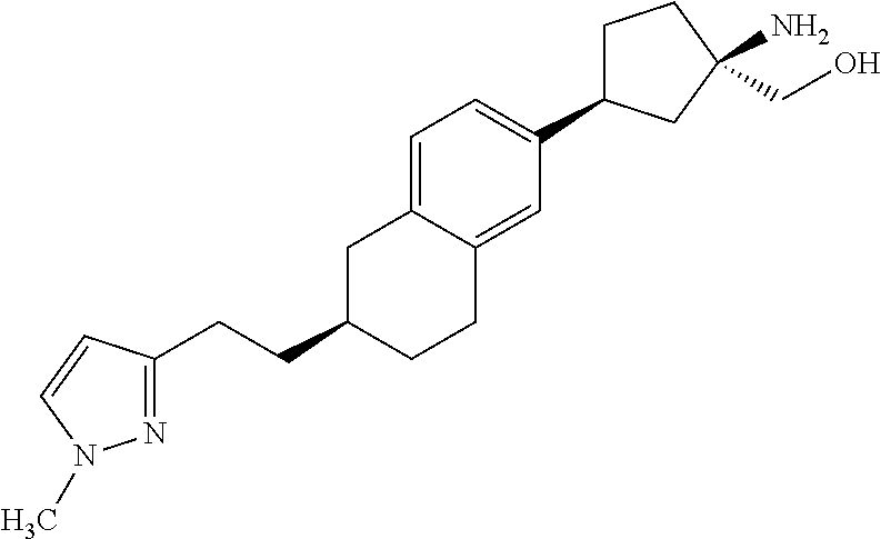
C1C(C2=CC=C3C(=C2)CCC(CCC2=NN(C)C=C2)C3)CC(N)(CO)C1
